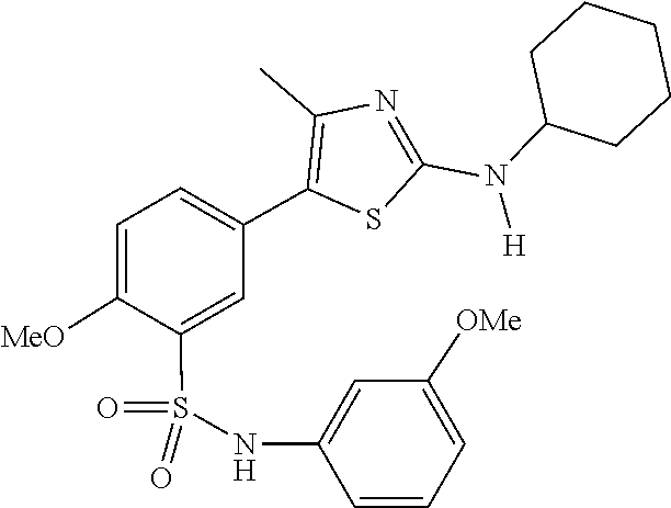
C1C(N(C2=NC(C)=C(C3=CC=C([MeO])C(S(=O)(NC4=CC([OMe])=CC=C4)=O)=C3)S2)[H])CCCC1
